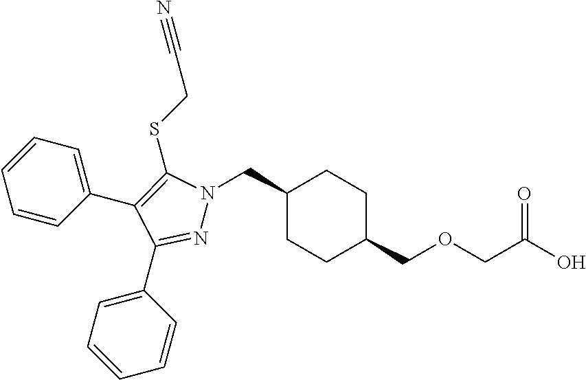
C1(CN2N=C(C3=CC=CC=C3)C(C3=CC=CC=C3)=C2SCC#N)CCC(COCC(O)=O)CC1
